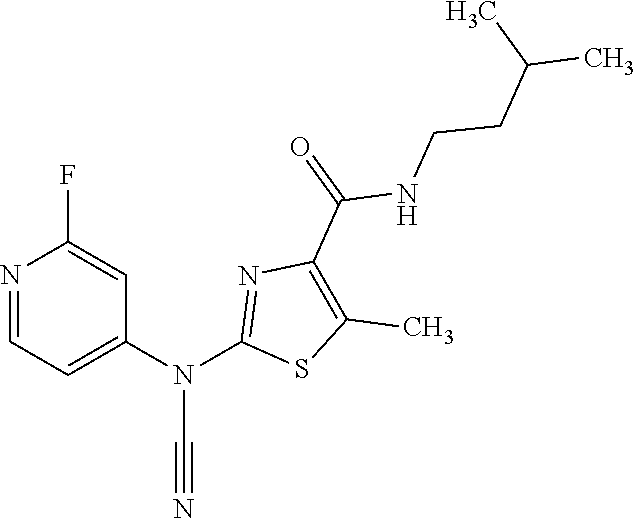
N1=CC=C(N(C2=NC(C(NCCC(C)C)=O)=C(C)S2)C#N)C=C1F
